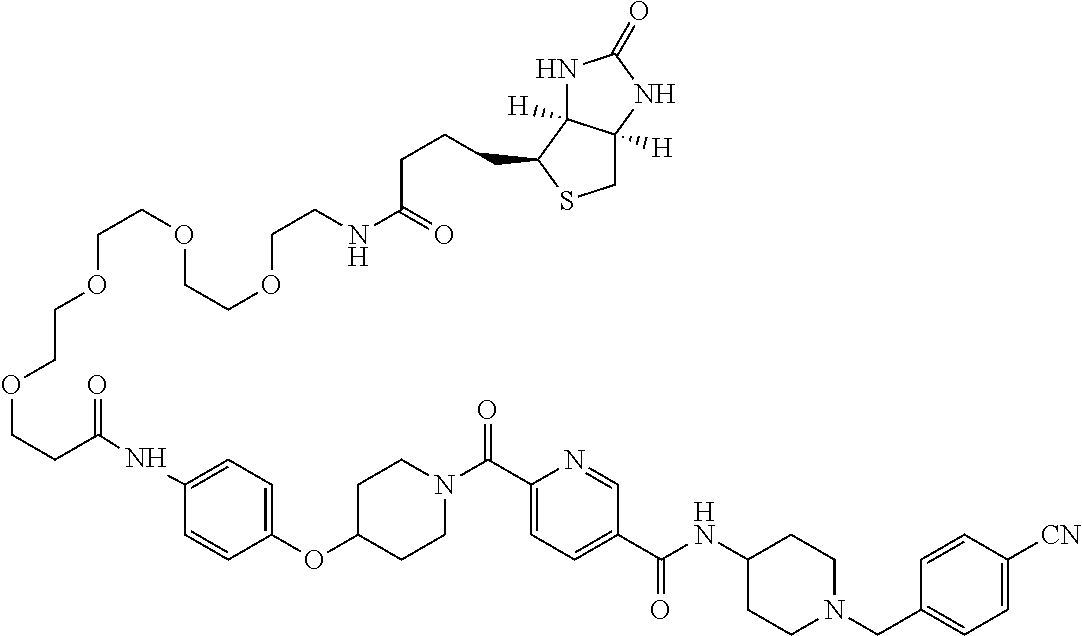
C1CN(C(C2=CC=C(C(=O)NC3CCN(CC4=CC=C([CN])C=C4)CC3)C=N2)=O)CCC1OC1=CC=C(NC(=O)CCOCCOCCOCCOCCNC(=O)CCCC2C3([H])NC(=O)NC3([H])CS2)C=C1
